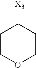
C1([X3])CCOCC1
